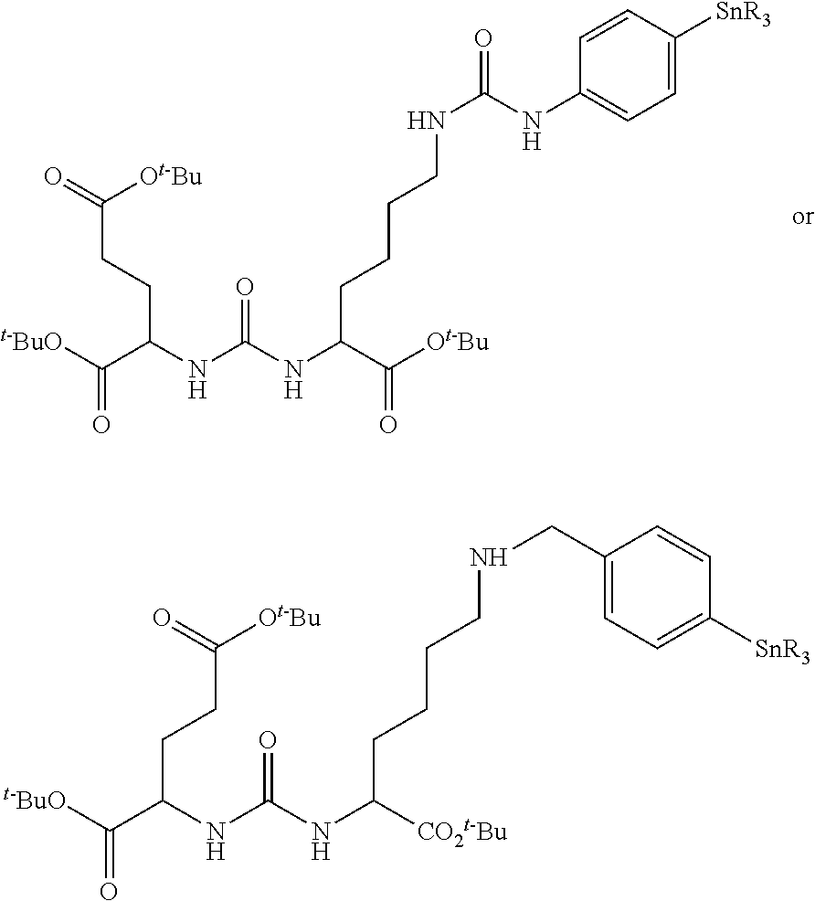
[t-BuO]C(=O)C(NC(NC(CCCCNCC1=CC=C([SnR3])C=C1)[CO2t-Bu])=O)CCC(=O)[Ot-Bu].[t-BuO]C(=O)C(NC(NC(CCCCNC(NC1=CC=C([SnR3])C=C1)=O)C([Ot-Bu])=O)=O)CCC(=O)[Ot-Bu]
